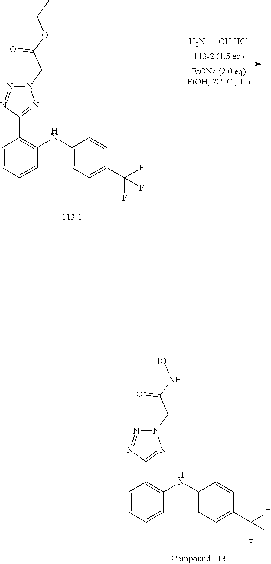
N1(CC(OCC)=O)N=NC(C2=C(NC3=CC=C(C(F)(F)F)C=C3)C=CC=C2)=N1.N[OH HCl].N1(CC(NO)=O)N=NC(C2=C(NC3=CC=C(C(F)(F)F)C=C3)C=CC=C2)=N1
